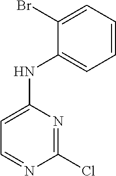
C1=CC=C(Br)C(NC2=CC=NC(Cl)=N2)=C1
